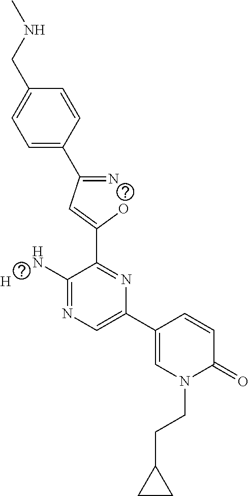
C1=C(C(=N)C=C(O)C2=NC(C3=CN(CCC4CC4)C(=O)C=C3)=CN=C2N)C=CC(CNC)=C1.[H]
